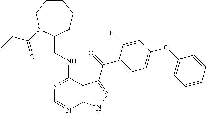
C1=CC=CC(OC2=CC=C(C(=O)C3=CNC4=C3C(NCC3CCCCCN3C(C=C)=O)=NC=N4)C(F)=C2)=C1
